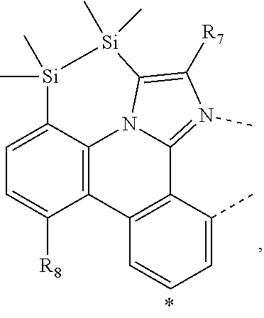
C12=C(C(C)=CC=C1)C1=N(C)C([R7])=C3N1C1=C2C([R8])=CC=C1[Si](C)(C)[Si]3(C)C
